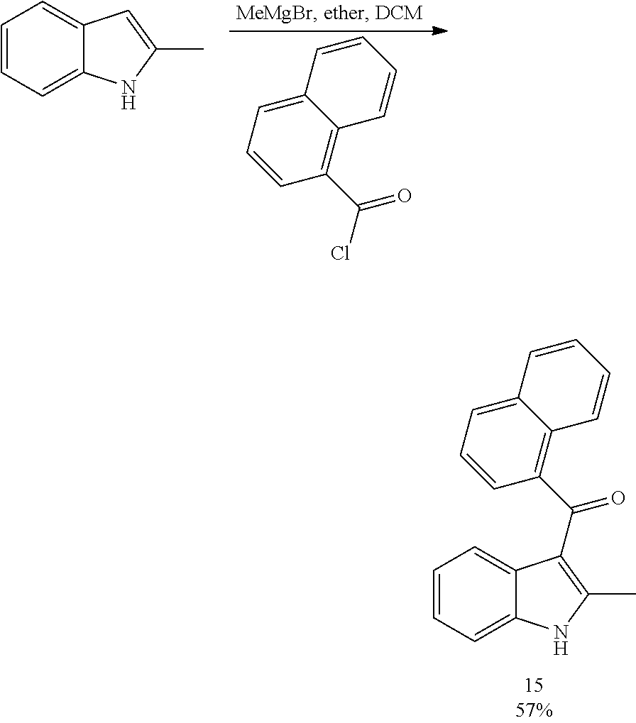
C1=CC=C2C(=C1)C=C(C)N2.C12=CC=CC(C(Cl)=O)=C1C=CC=C2.C12=CC=CC(C(=O)C3=C(C)NC4=CC=CC=C43)=C1C=CC=C2
